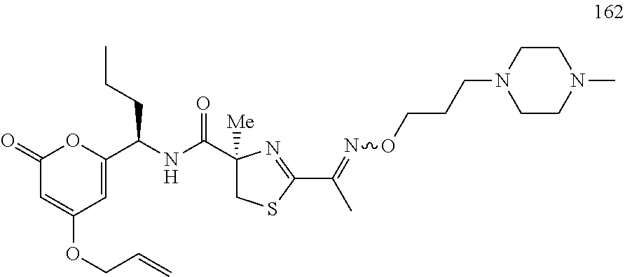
C1(=O)C=C(OCC=C)C=C(C(CCC)NC(=O)C2([Me])CSC(C(C)=NOCCCN3CCN(C)CC3)=N2)O1
